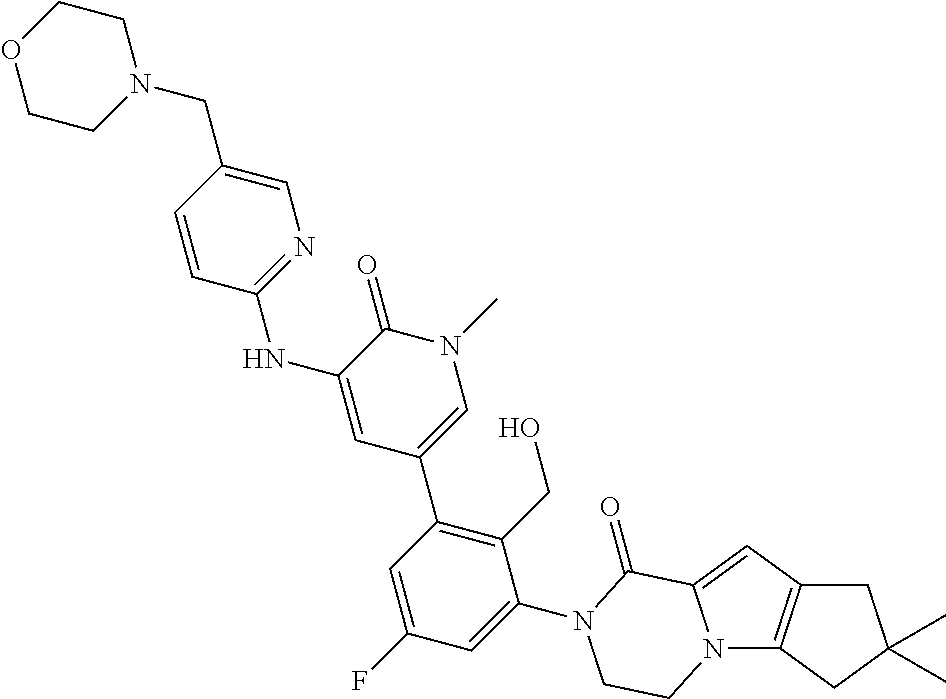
N12C3=C(C=C1C(=O)N(C1=CC(F)=CC(C4=CN(C)C(=O)C(NC5=NC=C(CN6CCOCC6)C=C5)=C4)=C1CO)CC2)CC(C)(C)C3
